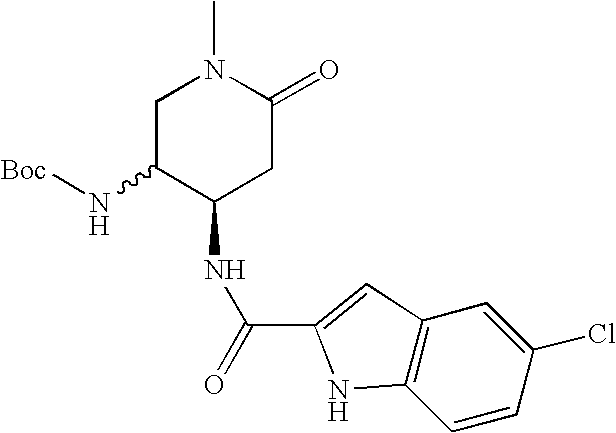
C1C(N[Boc])C(NC(=O)C2=CC3=C(C=CC(Cl)=C3)N2)CC(=O)N1C
